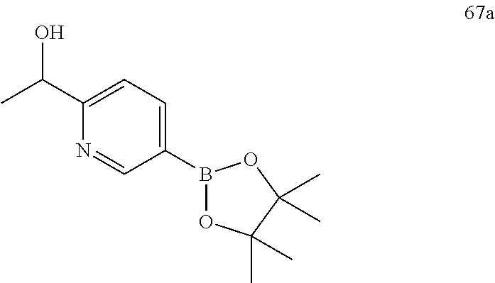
C1(B2OC(C)(C)C(C)(C)O2)=CC=C(C(O)C)N=C1
